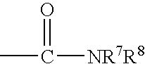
CC([NR7R8])=O
